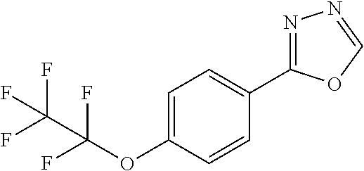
C1=C(OC(F)(F)C(F)(F)F)C=CC(C2=NN=CO2)=C1
